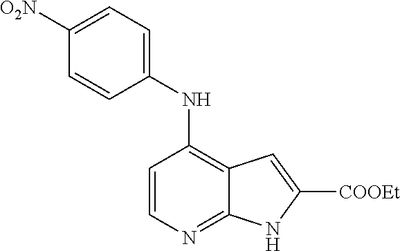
C1=CN=C2C(=C1NC1=CC=C([O2N])C=C1)C=C([COOEt])N2
